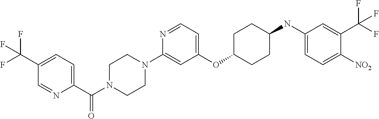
C1(OC2CCC(NC3=CC=C([NO2])C(C(F)(F)F)=C3)CC2)=CC=NC(N2CCN(C(C3=CC=C(C(F)(F)F)C=N3)=O)CC2)=C1
